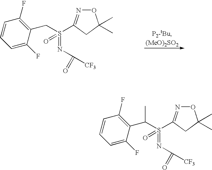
O1N=C(S(CC2=C(F)C=CC=C2F)(=NC([CF3])=O)=O)CC1(C)C.O1N=C(S(C(C2=C(F)C=CC=C2F)C)(=NC([CF3])=O)=O)CC1(C)C
